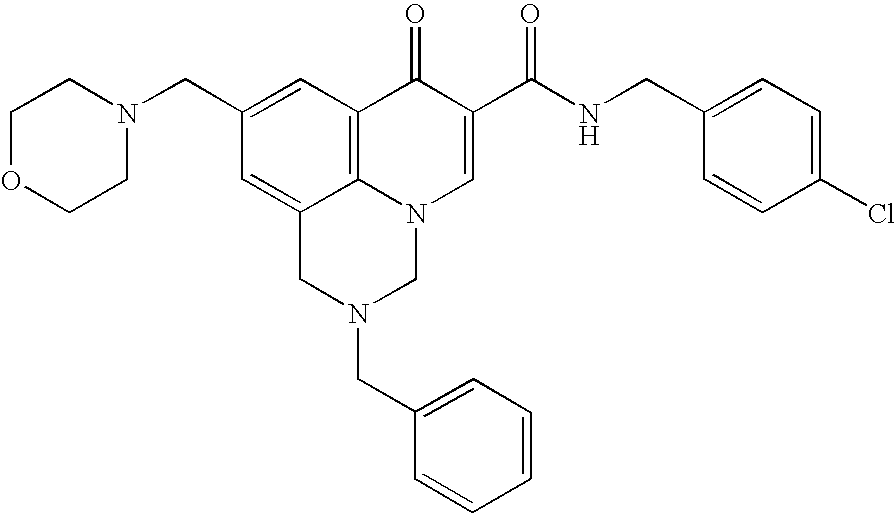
C1OCCN(CC2=CC3=C4C(=C2)CN(CC2=CC=CC=C2)CN4C=C(C(NCC2=CC=C(Cl)C=C2)=O)C3=O)C1
